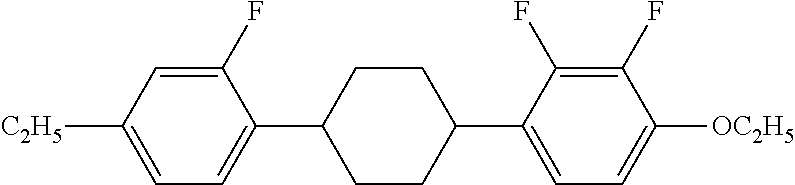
C1(F)=CC([C2H5])=CC=C1C1CCC(C2=CC=C([OC2H5])C(F)=C2F)CC1
